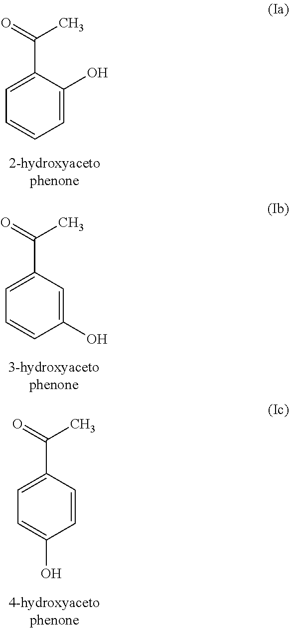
C1(C(=O)C)=CC=CC=C1O.C1(C(=O)C)=CC=CC(O)=C1.C1(C(=O)C)=CC=C(O)C=C1
